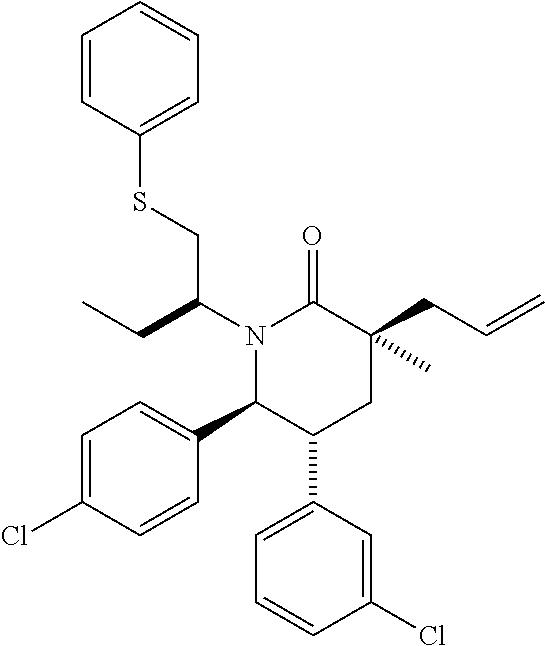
C1=C(Cl)C=CC(C2C(C3=CC=CC(Cl)=C3)CC(C)(CC=C)C(=O)N2C(CSC2=CC=CC=C2)CC)=C1
